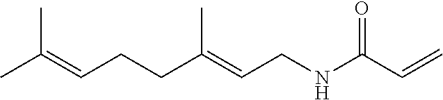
CC(=CCCC(=CCNC(C=C)=O)C)C
